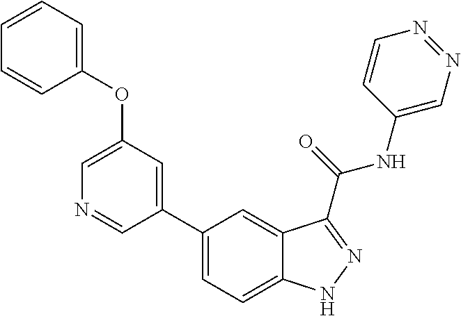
C1(OC2=CC=CC=C2)=CN=CC(C2=CC=C3C(=C2)C(C(NC2=CN=NC=C2)=O)=NN3)=C1
